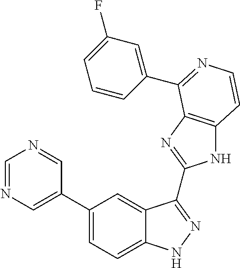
C1(C2=CN=CN=C2)=CC=C2C(=C1)C(C1=NC3=C(N1)C=CN=C3C1=CC(F)=CC=C1)=NN2
